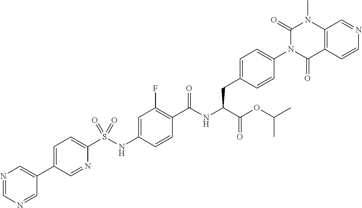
C12=C(C=CN=C1)C(=O)N(C1=CC=C(CC(C(=O)OC(C)C)NC(=O)C3=C(F)C=C(NS(C4=CC=C(C5=CN=CN=C5)C=N4)(=O)=O)C=C3)C=C1)C(=O)N2C
